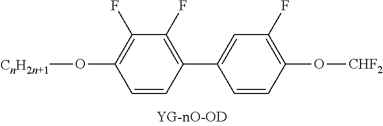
C1(O[CnH2n+1])=C(F)C(F)=C(C2=CC(F)=C(O[CHF2])C=C2)C=C1
